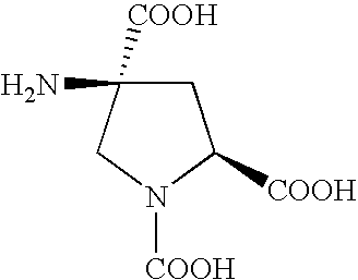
C1C([COOH])(N)CN([COOH])C1[COOH]
